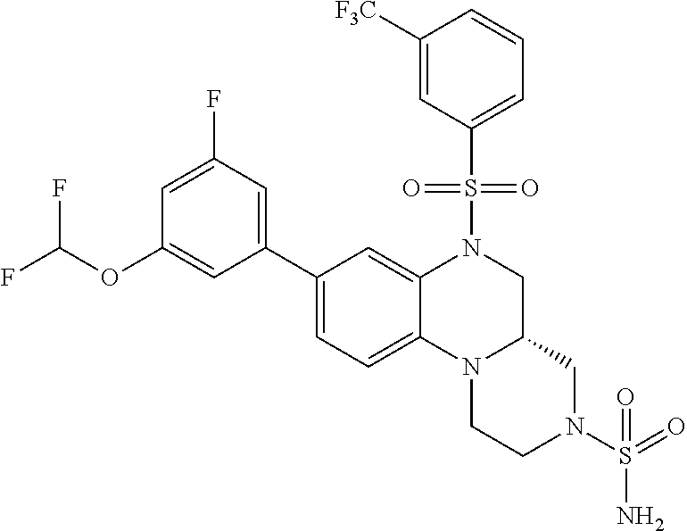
FC(OC1=CC(C2=CC=C3C(=C2)N(S(=O)(=O)C2=CC=CC([F3C])=C2)CC2N3CCN(S(N)(=O)=O)C2)=CC(F)=C1)F
